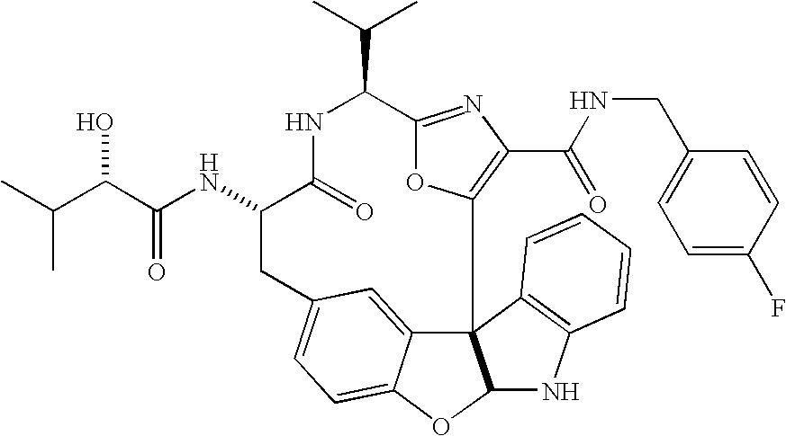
C123C4=CC(=CC=C4OC1NC1=C2C=CC=C1)CC(NC(=O)C(O)C(C)C)C(=O)NC(C(C)C)C1=NC(C(=O)NCC2=CC=C(F)C=C2)=C3O1
